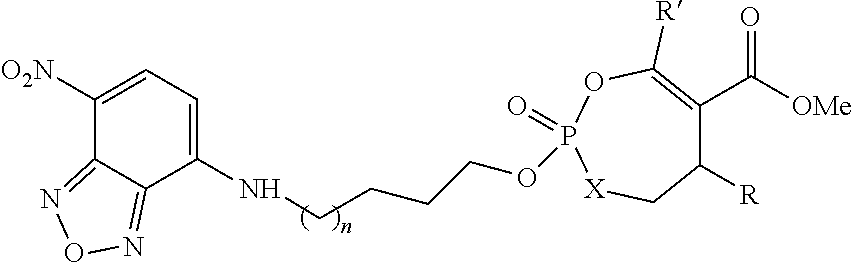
C1(NCCCCOP2(=O)[X]CC([R])C(C([OMe])=O)=C([R])O2)=CC=C([O2N])C2=NON=C12
